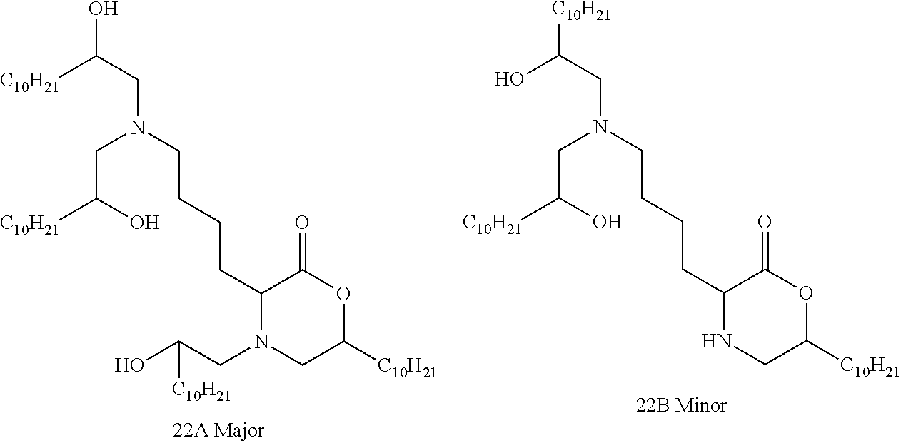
[C10H21]C(CN(CCCCC1N(CC(O)[C10H21])CC([C10H21])OC1=O)CC([C10H21])O)O.OC(CN(CCCCC1NCC([C10H21])OC1=O)CC([C10H21])O)[C10H21]
